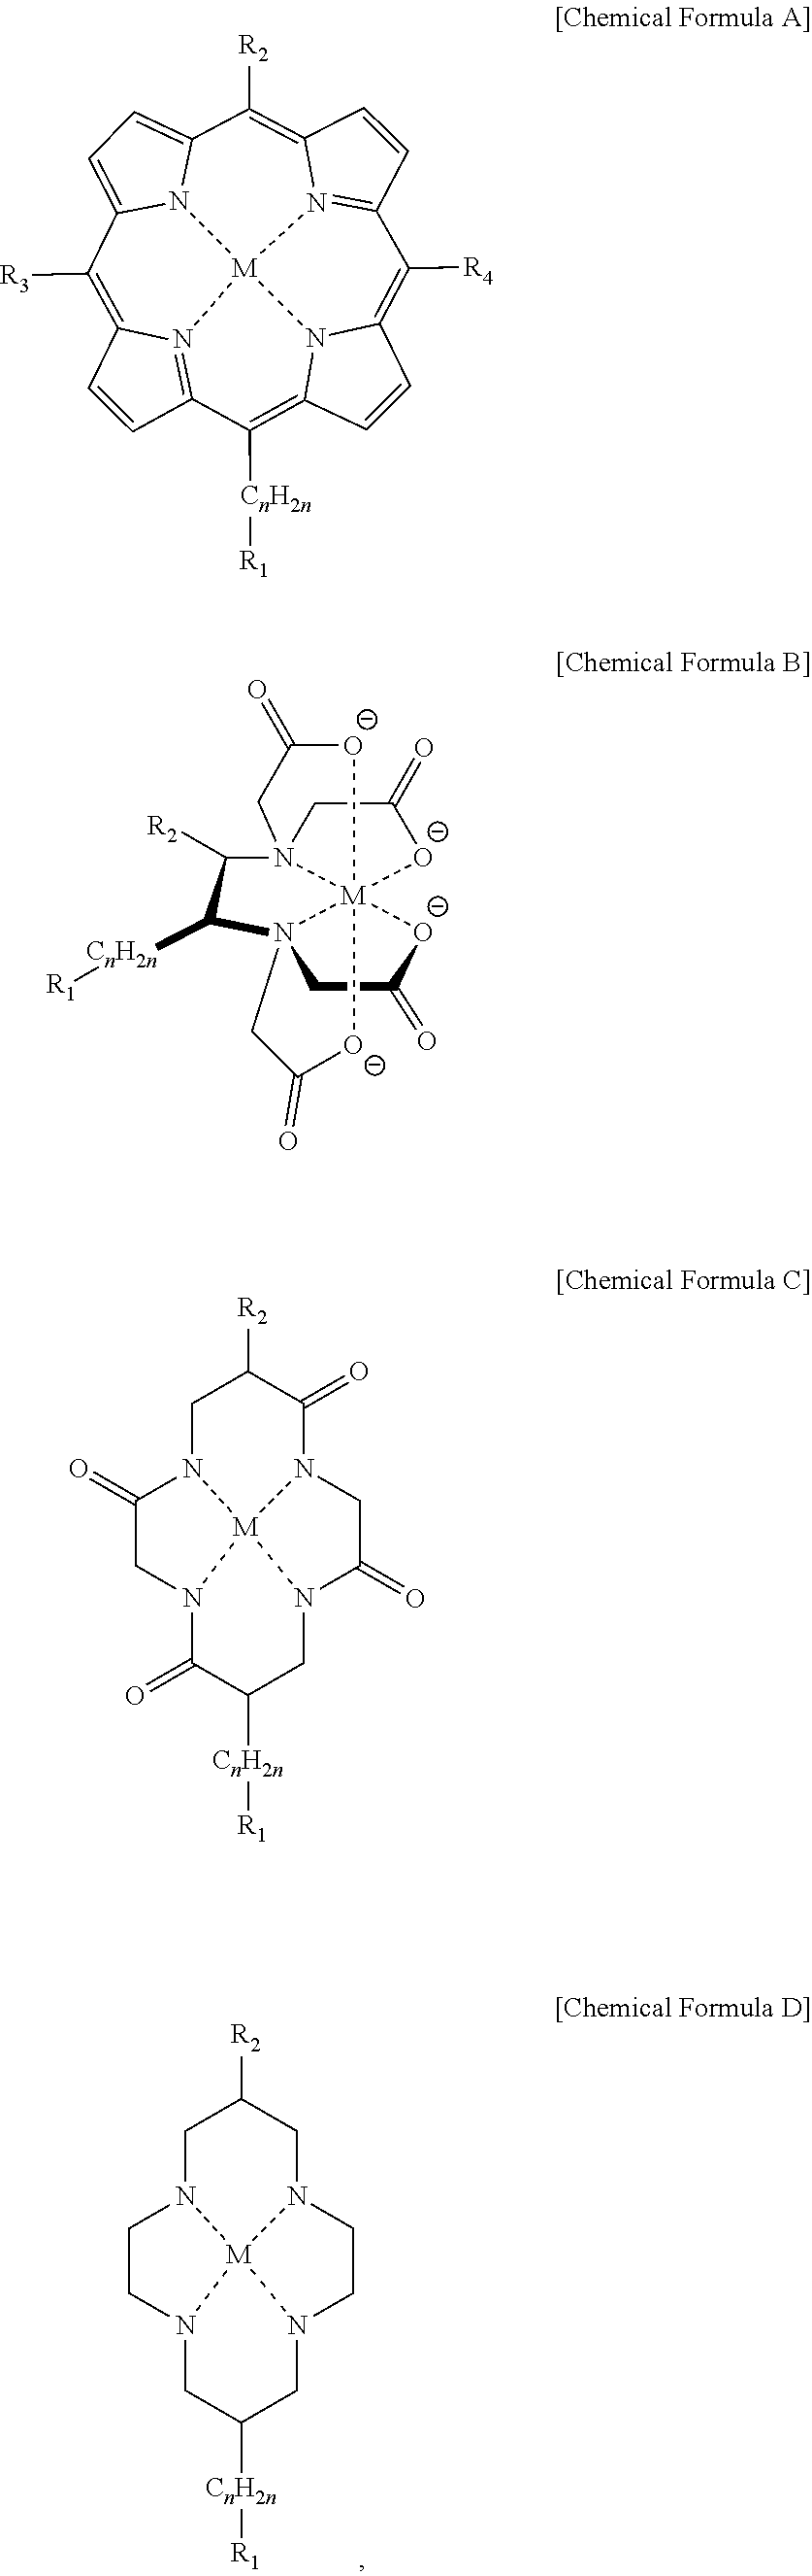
C1N2CCN3CC([CnH2n][R1])CN4CCN(CC1[R2])[M]234.C1=CC2=N3C1=C([R3])C1=CC=C4N1[M]31N3=C(C=CC3=C4[R2])C([R4])=C3C=CC(=C2[CnH2n][R1])N31.C1(=O)CN23[M]45([O-]1)(N(CC(=O)[O-]4)(C([R2])C2[CnH2n][R1])CC(=O)[O-]5)[O-]C(=O)C3.C1N2C(=O)CN3C(=O)C([CnH2n][R1])CN4C(=O)CN(C(=O)C1[R2])[M]234
